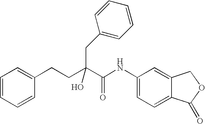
C1=CC=CC(CCC(C(NC2=CC=C3C(=C2)COC3=O)=O)(O)CC2=CC=CC=C2)=C1
